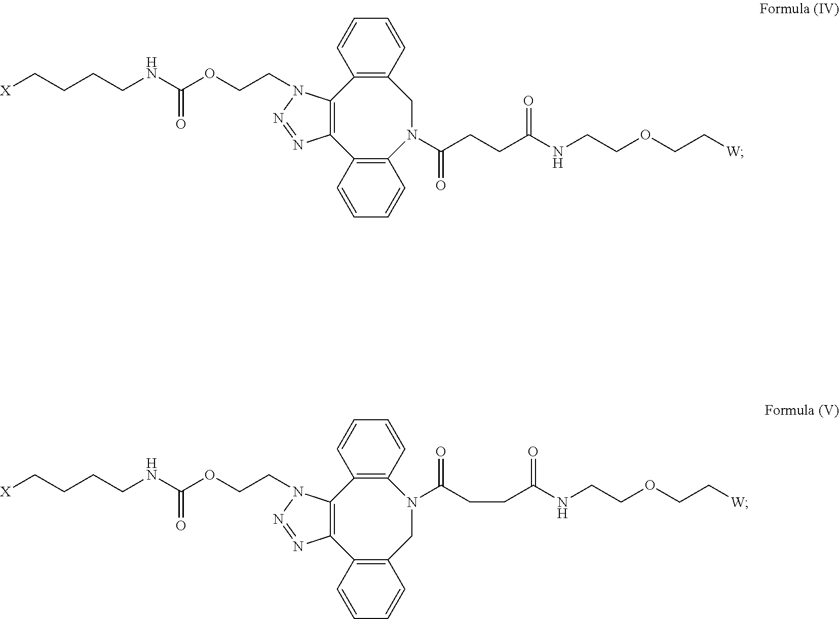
C12=C(C=CC=C1)CN(C(CCC(NCCOCC[W])=O)=O)C1=C(C3=C2N=NN3CCOC(NCCCC[X])=O)C=CC=C1.C12=C(C=CC=C1)N(C(CCC(NCCOCC[W])=O)=O)CC1=C(C3=C2N=NN3CCOC(NCCCC[X])=O)C=CC=C1
